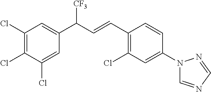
C1(Cl)=C(Cl)C(Cl)=CC(C([CF3])C=CC2=C(Cl)C=C(N3C=NC=N3)C=C2)=C1
